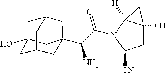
C1C2(O)CC3CC(C(C(=O)N4C5([H])C([H])(CC4[CN])C5)N)(CC1C3)C2
